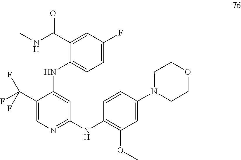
C1(C(F)(F)F)=CN=C(NC2=C(OC)C=C(N3CCOCC3)C=C2)C=C1NC1=CC=C(F)C=C1C(NC)=O
